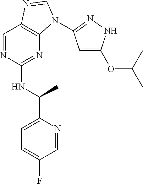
C1=NC(NC(C)C2=CC=C(F)C=N2)=NC2=C1N=CN2C1=NNC(OC(C)C)=C1
